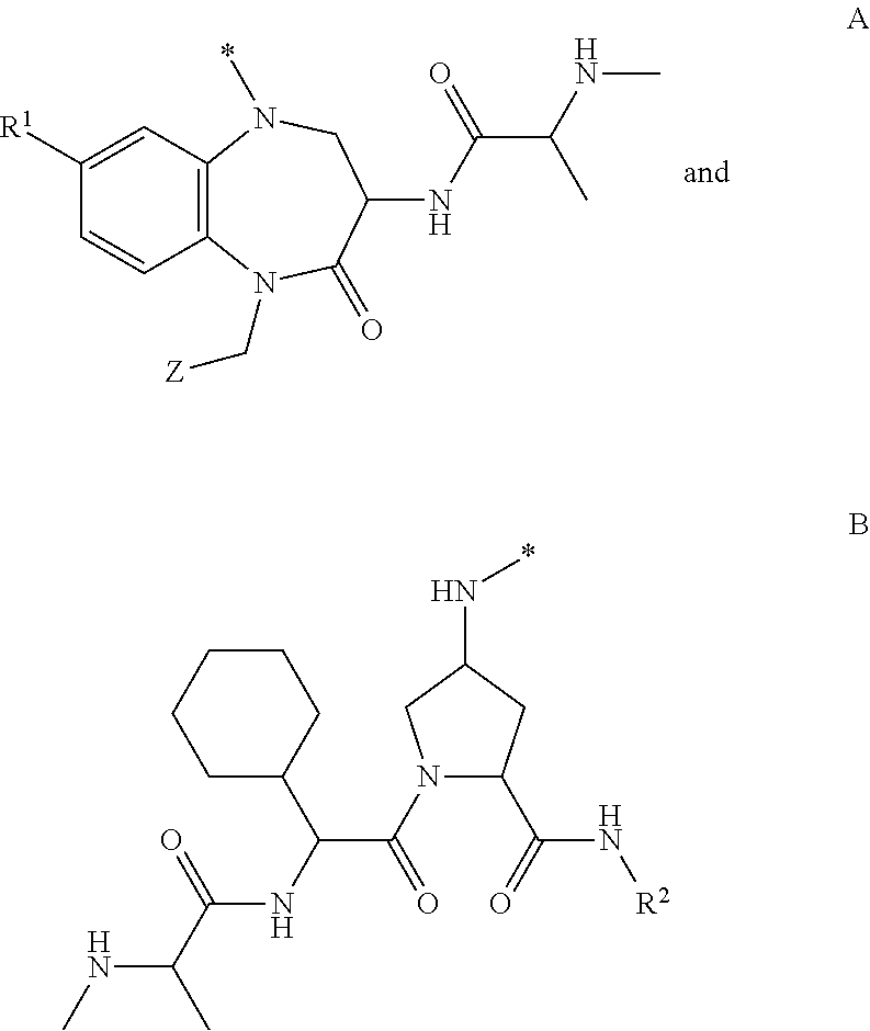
C1([R1])=CC2=C(C=C1)N(C[Z])C(=O)C(NC(C(NC)C)=O)CN2*.C1C(C(NC(=O)C(NC)C)C(=O)N2C(C(=O)N[R2])CC(N*)C2)CCCC1
